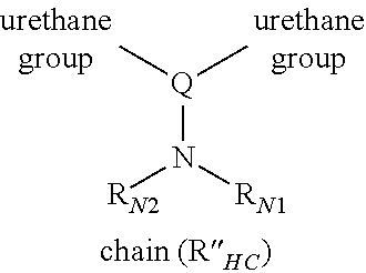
[Q](N([RN1])[RN2])(C)C
